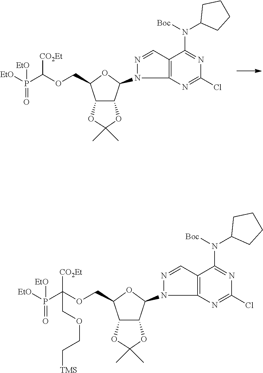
C12C(C(N3N=CC4=C3N=C(Cl)N=C4N(C3CCCC3)[Boc])OC1COC(P([EtO])([EtO])=O)[CO2Et])OC(C)(C)O2.C12C(C(N3N=CC4=C3N=C(Cl)N=C4N(C3CCCC3)[Boc])OC1COC(P([EtO])([EtO])=O)([CO2Et])COCC[TMS])OC(C)(C)O2
